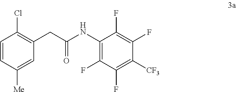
C1=CC([Me])=CC(CC(NC2=C(F)C(F)=C([CF3])C(F)=C2F)=O)=C1Cl
